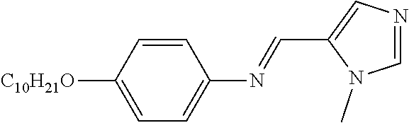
C1=CC([C10H21O])=CC=C1N=CC1=CN=CN1C
